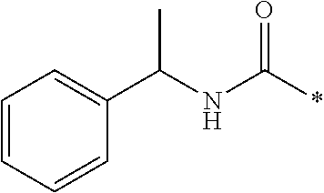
C1=CC=CC(C(NC(*)=O)C)=C1
